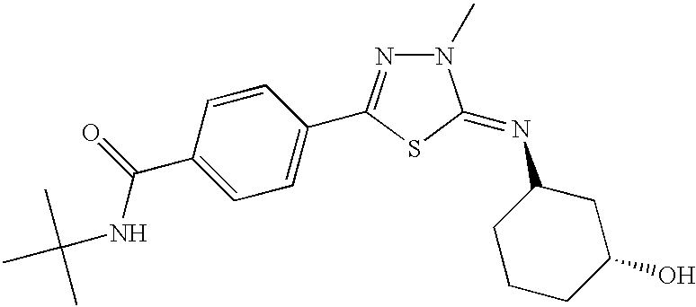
C1=C(C(NC(C)(C)C)=O)C=CC(C2=NN(C)C(=NC3CCCC(O)C3)S2)=C1
